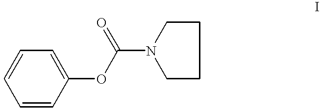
C1=CC=CC(OC(=O)N2CCCC2)=C1
